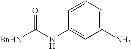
C1(NC([BnHN])=O)=CC(N)=CC=C1
